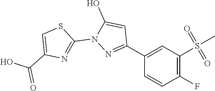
C1(C2=NN(C3=NC(C(O)=O)=CS3)C(O)=C2)=CC(S(C)(=O)=O)=C(F)C=C1
